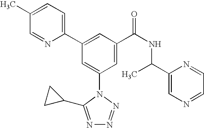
C1(C2=CC(C(NC(C3=CN=CC=N3)C)=O)=CC(N3C(C4CC4)=NN=N3)=C2)=CC=C(C)C=N1
